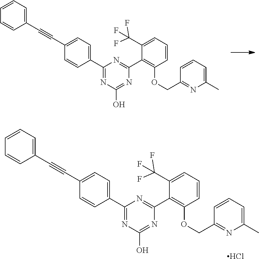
C(C1=CC=C(C2=NC(O)=NC(C3=C(OCC4=NC(C)=CC=C4)C=CC=C3C(F)(F)F)=N2)C=C1)#CC1=CC=CC=C1.Cl.C(C1=CC=C(C2=NC(O)=NC(C3=C(OCC4=NC(C)=CC=C4)C=CC=C3C(F)(F)F)=N2)C=C1)#CC1=CC=CC=C1
